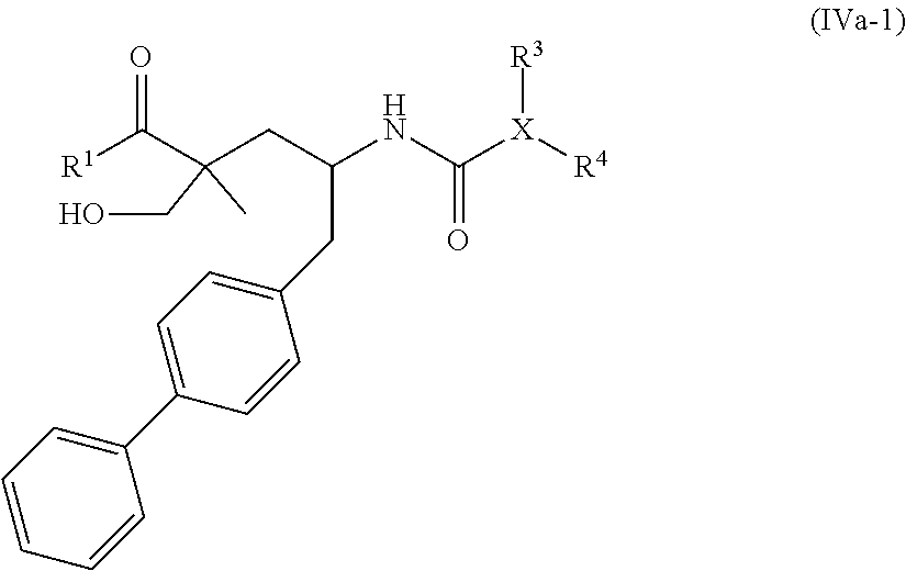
[R1]C(C(CC(NC([X]([R4])[R3])=O)CC1=CC=C(C2=CC=CC=C2)C=C1)(CO)C)=O
